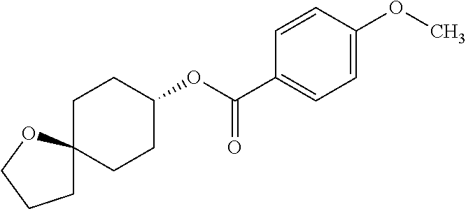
C1C2(OCC1)CCC(OC(C1=CC=C(OC)C=C1)=O)CC2
